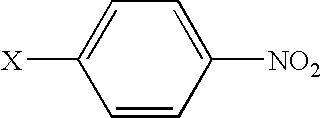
C1=CC([NO2])=CC=C1[X]
